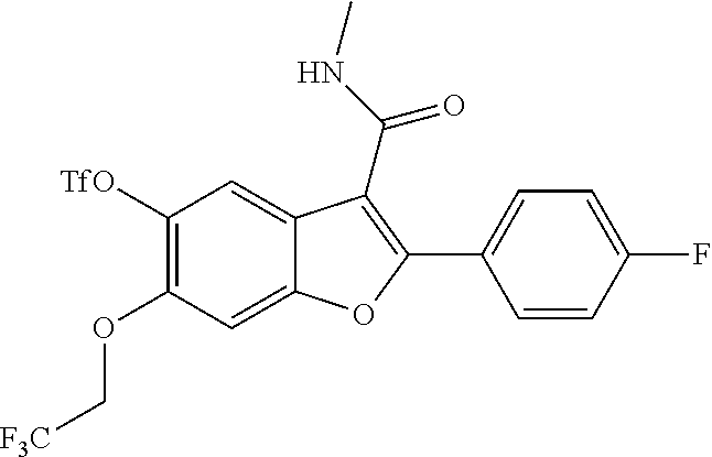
[TfO]C1=C(OC[F3C])C=C2C(=C1)C(C(NC)=O)=C(C1=CC=C(F)C=C1)O2
